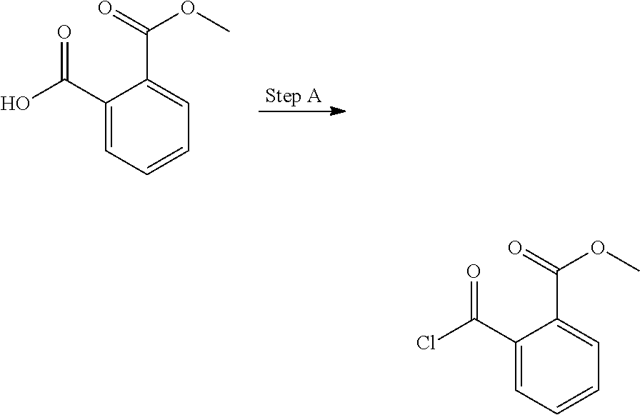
C1(C(O)=O)=CC=CC=C1C(OC)=O.C1(C(Cl)=O)=CC=CC=C1C(=O)OC
